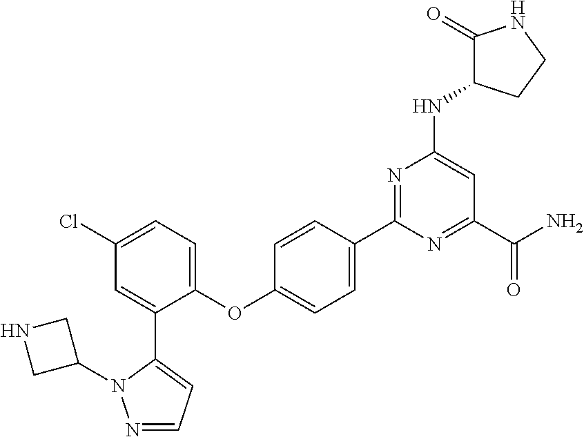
C1(OC2=CC=C(C3=NC(NC4C(=O)NCC4)=CC(C(N)=O)=N3)C=C2)=CC=C(Cl)C=C1C1=CC=NN1C1CNC1
